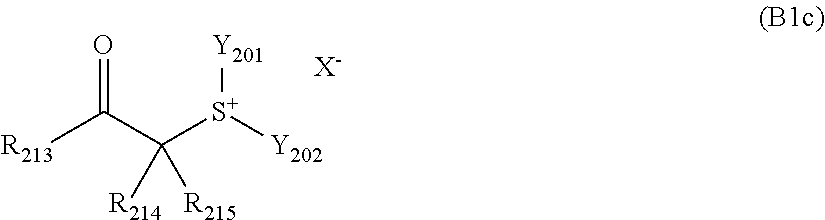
[Y201][S+]([Y202])C(C(=O)[R213])([R214])[R215].[X-]
